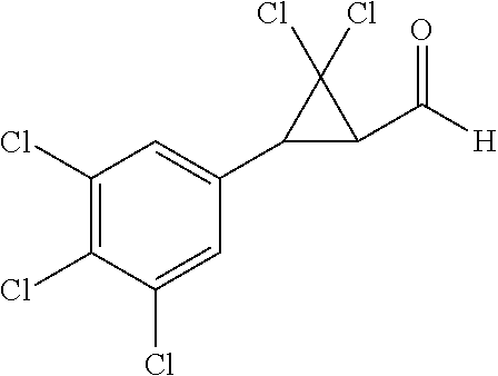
C1(Cl)=C(Cl)C(Cl)=CC(C2C(C([H])=O)C2(Cl)Cl)=C1
